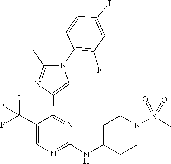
C1(NC2CCN(S(=O)(=O)C)CC2)=NC=C(C(F)(F)F)C(C2=CN(C3=C(F)C=C(I)C=C3)C(C)=N2)=N1
